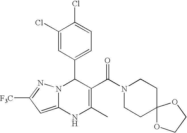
C1(Cl)=CC(C2N3C(=CC([F3C])=N3)NC(C)=C2C(N2CCC3(CC2)OCCO3)=O)=CC=C1Cl
